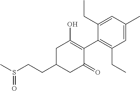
CS(CCC1CC(=O)C(C2=C(CC)C=C(C)C=C2CC)=C(O)C1)=O
